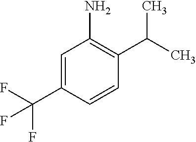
C1=C(C(F)(F)F)C=CC(C(C)C)=C1N
